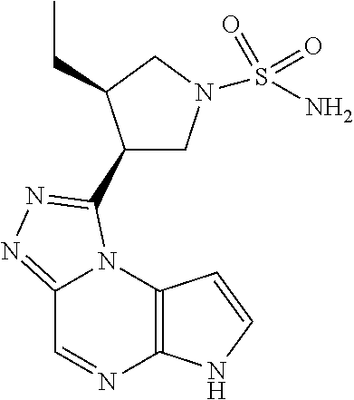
C12=NN=C(C3CN(S(N)(=O)=O)CC3CC)N1C1=C(N=C2)NC=C1
